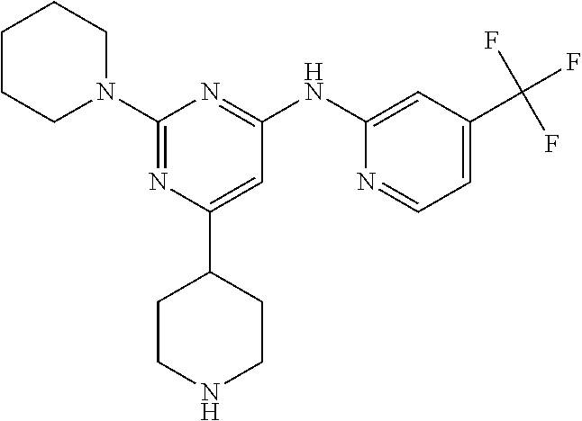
C1(C2CCNCC2)=CC(NC2=CC(C(F)(F)F)=CC=N2)=NC(N2CCCCC2)=N1
